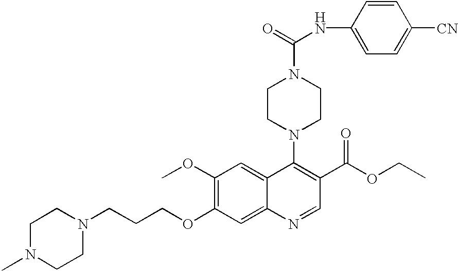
N1(CCCOC2=C(OC)C=C3C(=C2)N=CC(C(OCC)=O)=C3N2CCN(C(NC3=CC=C([CN])C=C3)=O)CC2)CCN(C)CC1
